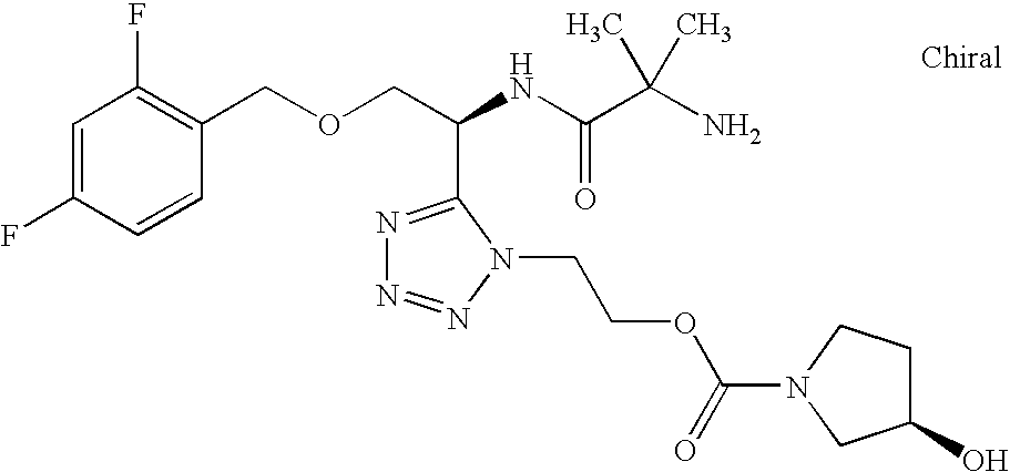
N1=C(C(COCC2=C(F)C=C(F)C=C2)NC(C(N)(C)C)=O)N(CCOC(N2CC(O)CC2)=O)N=N1
